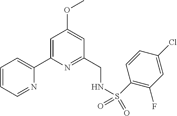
C1=CC=NC(C2=CC(OC)=CC(CNS(=O)(=O)C3=C(F)C=C(Cl)C=C3)=N2)=C1
